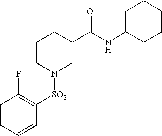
C1=CC=CC([SO2]N2CC(C(NC3CCCCC3)=O)CCC2)=C1F
